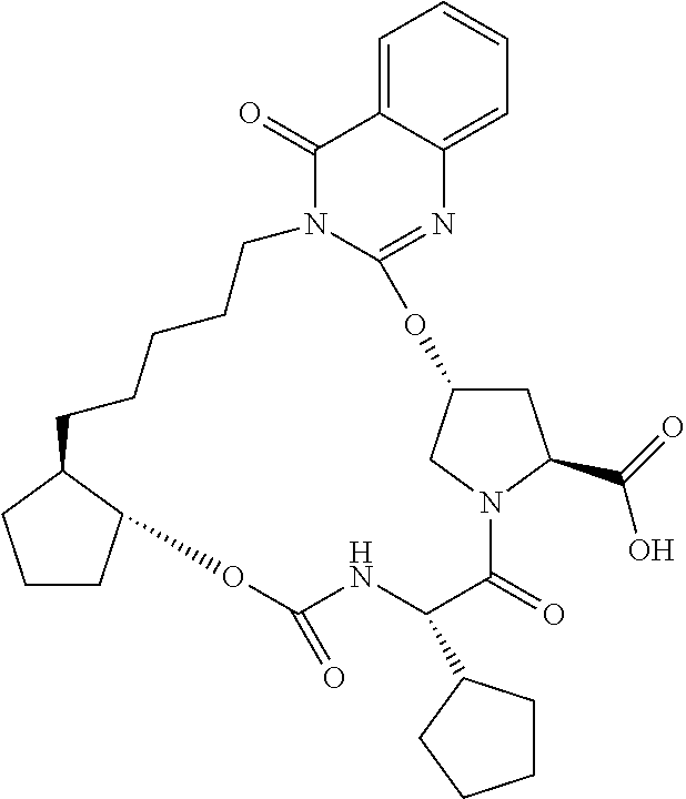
C1CC2C(C1)CCCCCN1C(=NC3=CC=CC=C3C1=O)OC1CC(C(=O)O)N(C1)C(=O)C(C1CCCC1)NC(=O)O2
